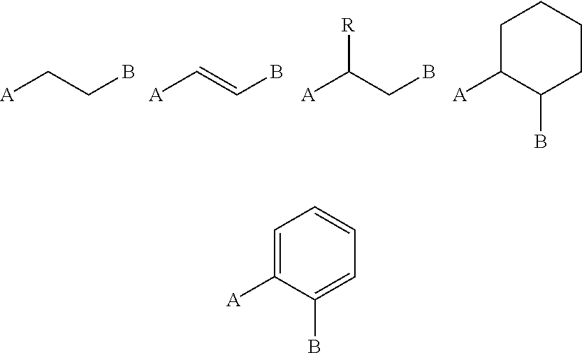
[A]CCB.[A]C(CB)[R].[A]C=CB.C1([A])C(B)CCCC1.C1([A])=CC=CC=C1B
